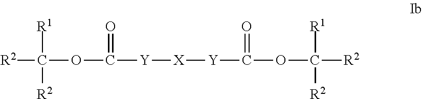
C([R2])([R1])([R2])OC([Y][X][Y]C(OC([R1])([R2])[R2])=O)=O
